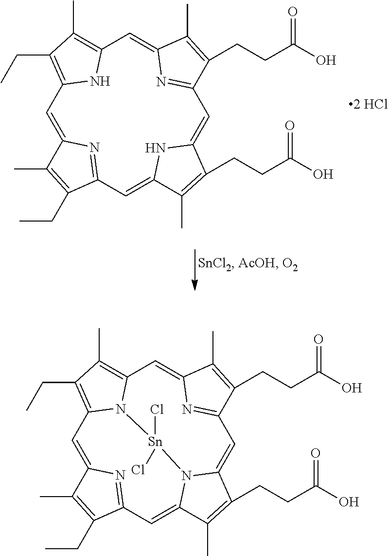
C1=C2N=C(C=C3N4C(=CC5=NC(=CC6=C(C)C(CC)=C1N6[Sn]4(Cl)Cl)C(C)=C5CCC(O)=O)C(CCC(O)=O)=C3C)C(CC)=C2C.C1=C2N=C(C=C3NC(=CC4=NC(=CC5=C(C)C(CC)=C1N5)C(C)=C4CCC(O)=O)C(CCC(O)=O)=C3C)C(CC)=C2C
